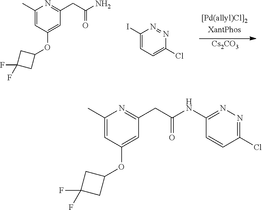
[Cs2CO3].C1(C)=CC(OC2CC(F)(F)C2)=CC(CC(N)=O)=N1.C1(I)=CC=C(Cl)N=N1.C1(C)=CC(OC2CC(F)(F)C2)=CC(CC(NC2=NN=C(Cl)C=C2)=O)=N1
